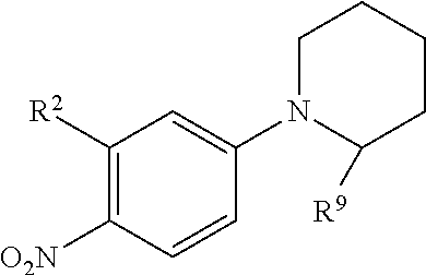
C1([R2])=C([O2N])C=CC(N2C([R9])CCCC2)=C1
